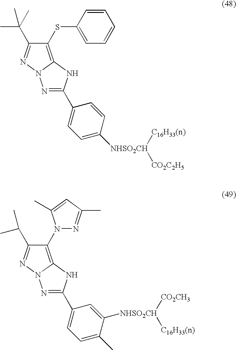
C1(SC2=CC=CC=C2)=C2N(N=C1C(C)(C)C)N=C(C1=CC=C([NHSO2CH]([C16H33(n)])[CO2C2H5])C=C1)N2.C1(N2N=C(C)C=C2C)=C2N(N=C1C(C)C)N=C(C1=CC=C(C)C([NHSO2CH]([CO2CH3])[C16H33(n)])=C1)N2
